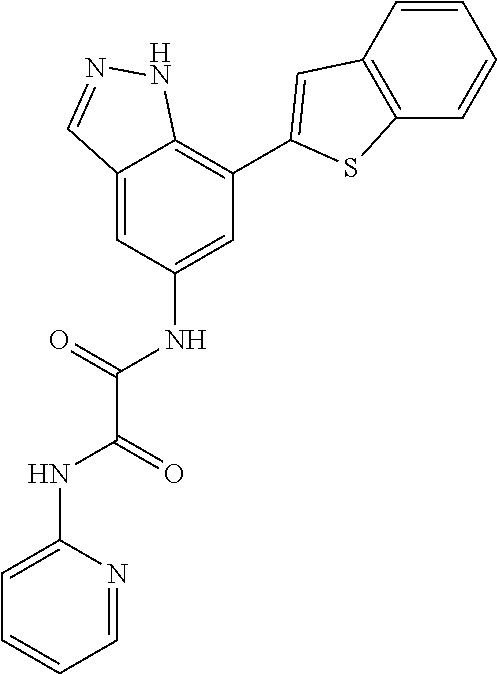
C12=CC(NC(=O)C(NC3=CC=CC=N3)=O)=CC(C3=CC4=C(S3)C=CC=C4)=C1NN=C2
